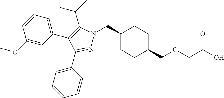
C1(CN2N=C(C3=CC=CC=C3)C(C3=CC=CC(OC)=C3)=C2C(C)C)CCC(COCC(O)=O)CC1
